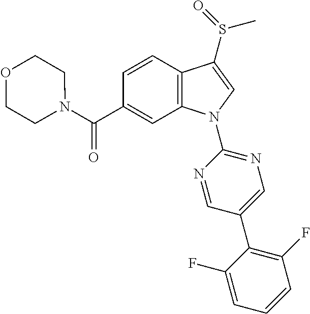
C(C1=CC2=C(C=C1)C(S(C)=O)=CN2C1=NC=C(C2=C(F)C=CC=C2F)C=N1)(=O)N1CCOCC1
